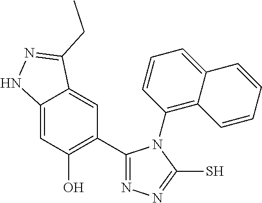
C12=CC(O)=C(C3=NN=C(S)N3C3=C4C(=CC=C3)C=CC=C4)C=C1C(CC)=NN2
